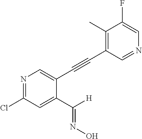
N1=C(Cl)C=C(C([H])=NO)C(C#CC2=C(C)C(F)=CN=C2)=C1
